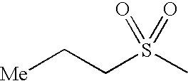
[Me]CCS(C)(=O)=O
